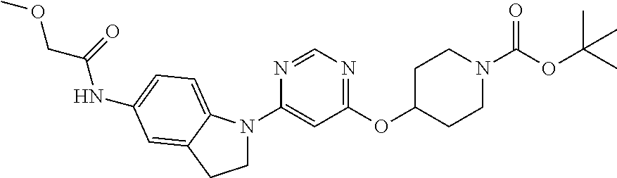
C1N(C2=CC(OC3CCN(C(=O)OC(C)(C)C)CC3)=NC=N2)C2=CC=C(NC(COC)=O)C=C2C1
